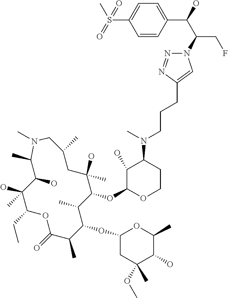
C(CC1=CN(C(CF)C(O)C2=CC=C(S(C)(=O)=O)C=C2)N=N1)CN(C1C(O)C(OC2C(C)C(OC3CC(OC)(C)C(O)C(C)O3)C(C)C(=O)OC(CC)C(O)(C)C(O)C(C)N(C)CC(C)CC2(O)C)OCC1)C
